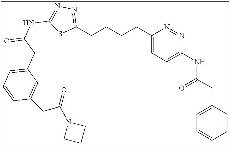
C1(CCCCC2=NN=C(NC(=O)CC3=CC=CC(CC(=O)N4CCC4)=C3)S2)=CC=C(NC(CC2=CC=CC=C2)=O)N=N1
